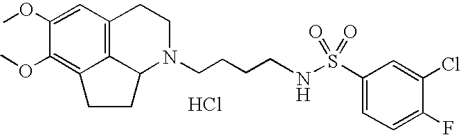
Cl.C12=C3C=C(OC)C(OC)=C1CCC2N(CCCCNS(C1=CC=C(F)C(Cl)=C1)(=O)=O)CC3
